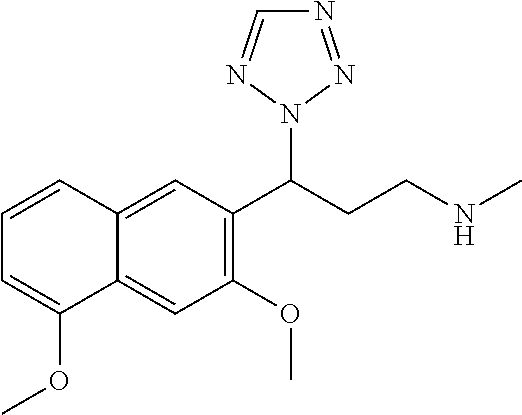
C12=CC(C(CCNC)N3N=NC=N3)=C(OC)C=C1C(OC)=CC=C2
